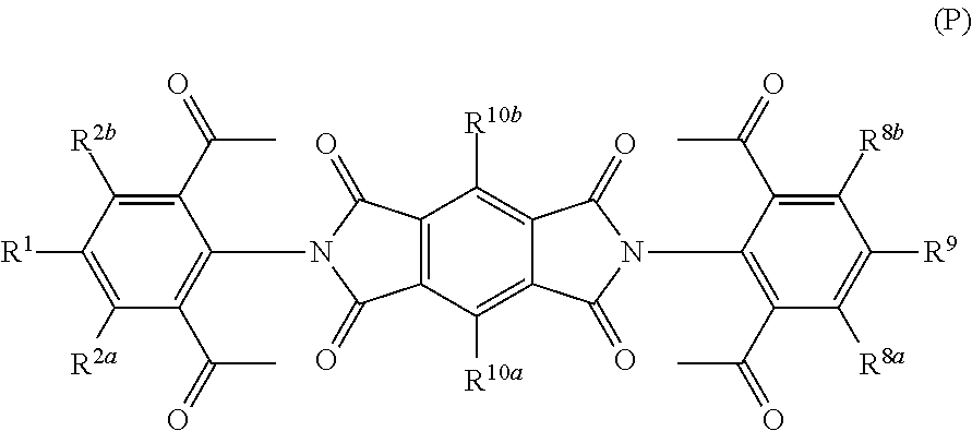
C12=C(C([R10a])=C3C(=C1[R10b])C(=O)N(C1=C(C(=O)C)C([R8a])=C([R9])C([R8b])=C1C(=O)C)C3=O)C(=O)N(C1=C(C(=O)C)C([R2a])=C([R1])C([R2b])=C1C(=O)C)C2=O
